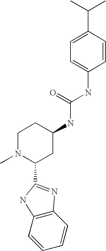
C1=C(C(C)C)C=CC(NC(NC2CCN(C)C(C3=NC4=C(C=CC=C4)N3)C2)=O)=C1
